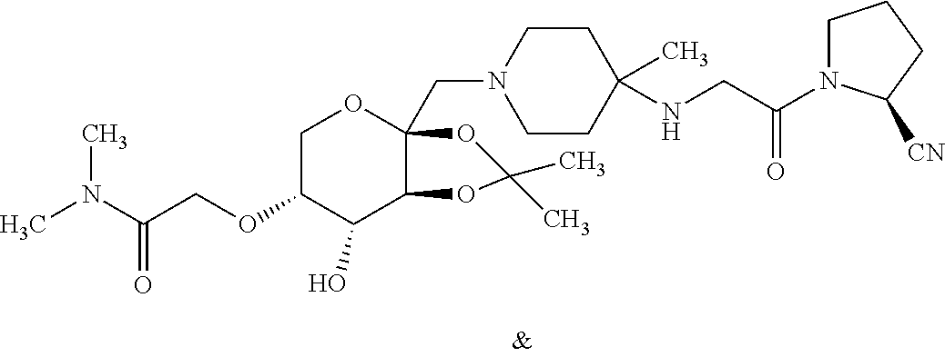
C1CN(CC23C(C(O)C(OCC(N(C)C)=O)CO2)OC(C)(C)O3)CCC1(NCC(N1CCCC1[CN])=O)C
